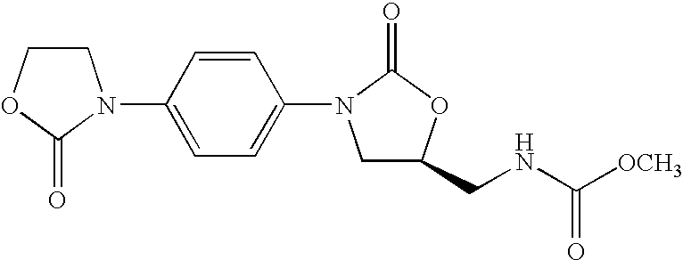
C1COC(=O)N1C1=CC=C(N2CC(CNC([OCH3])=O)OC2=O)C=C1
